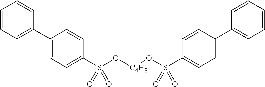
C1(C2=CC=CC=C2)=CC=C(S(O[C4H8]OS(C2=CC=C(C3=CC=CC=C3)C=C2)(=O)=O)(=O)=O)C=C1
